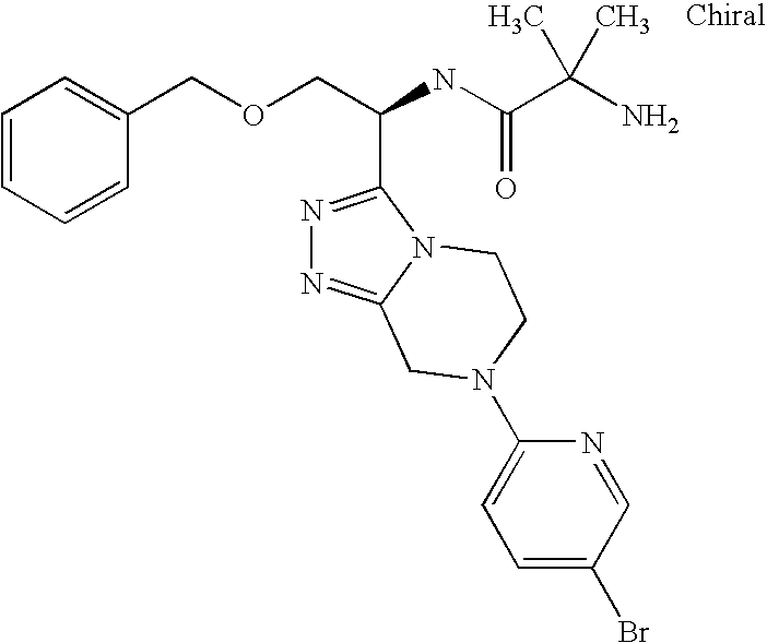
C1=CC=CC(COCC(NC(C(N)(C)C)=O)C2=NN=C3N2CCN(C2=CC=C(Br)C=N2)C3)=C1
